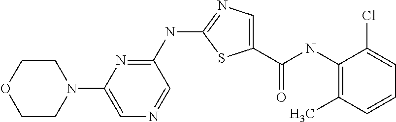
C1(NC(C2=CN=C(NC3=NC(N4CCOCC4)=CN=C3)S2)=O)=C(C)C=CC=C1Cl
